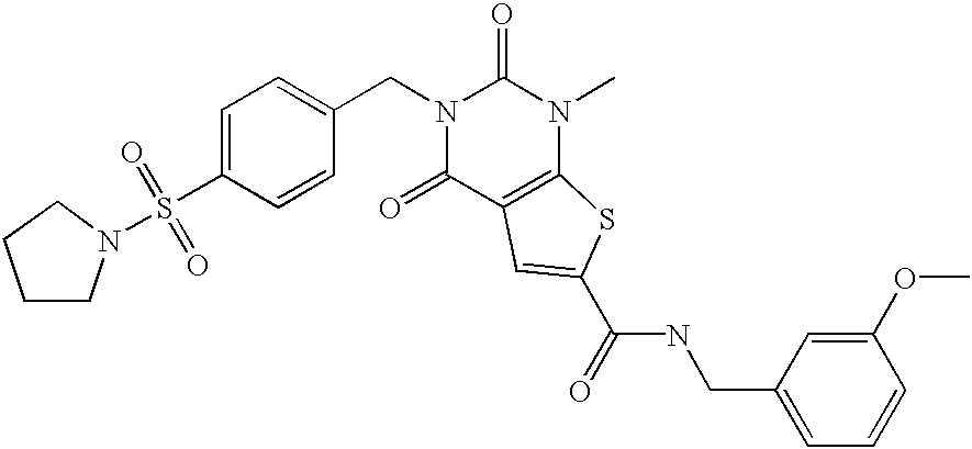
C(N1C(=O)N(C)C2=C(C1=O)C=C(C(NCC1=CC=CC(OC)=C1)=O)S2)C1=CC=C(S(=O)(=O)N2CCCC2)C=C1
